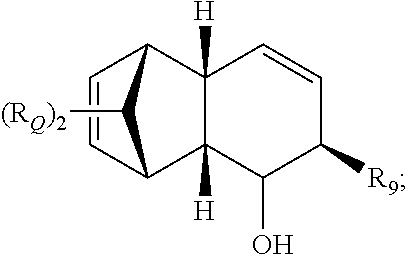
C1=CC2C3([H])C([H])(C1C2[(RQ)2])C=CC([R9])C3O
